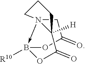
C1(=O)CN23->B([R10])(OC(=O)C2([H])CCC3)O1
